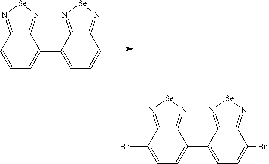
C1(Br)=CC=C(C2=CC=C(Br)C3=N[Se]N=C23)C2=N[Se]N=C12.C1=CC=C(C2=CC=CC3=N[Se]N=C23)C2=N[Se]N=C12
